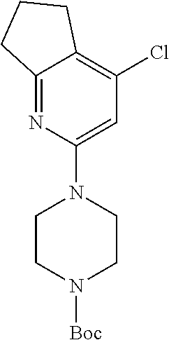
C12=NC(N3CCN([Boc])CC3)=CC(Cl)=C1CCC2
